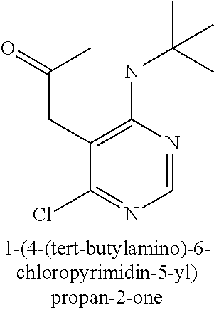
C1=NC(NC(C)(C)C)=C(CC(=O)C)C(Cl)=N1
